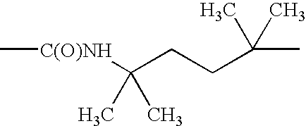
[C(O)NH](C(CCC(C)(C)C)(C)C)C
